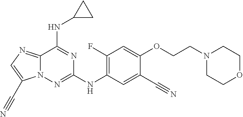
C1(F)=C(NC2=NN3C(=NC=C3C#N)C(NC3CC3)=N2)C=C(C#N)C(OCCN2CCOCC2)=C1
